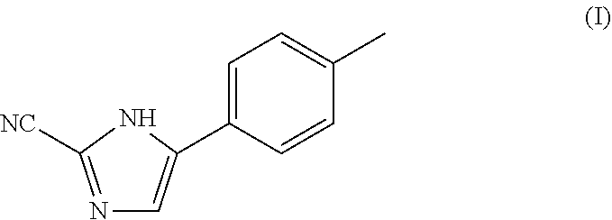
C1=C(C2=CN=C([NC])N2)C=CC(C)=C1
